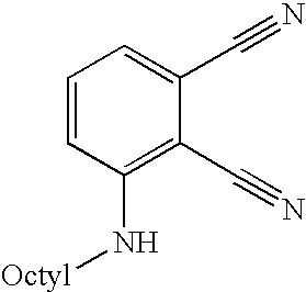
[Octyl]NC1=C(C#N)C(C#N)=CC=C1
